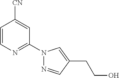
C1=CN=C(N2N=CC(CCO)=C2)C=C1[CN]
